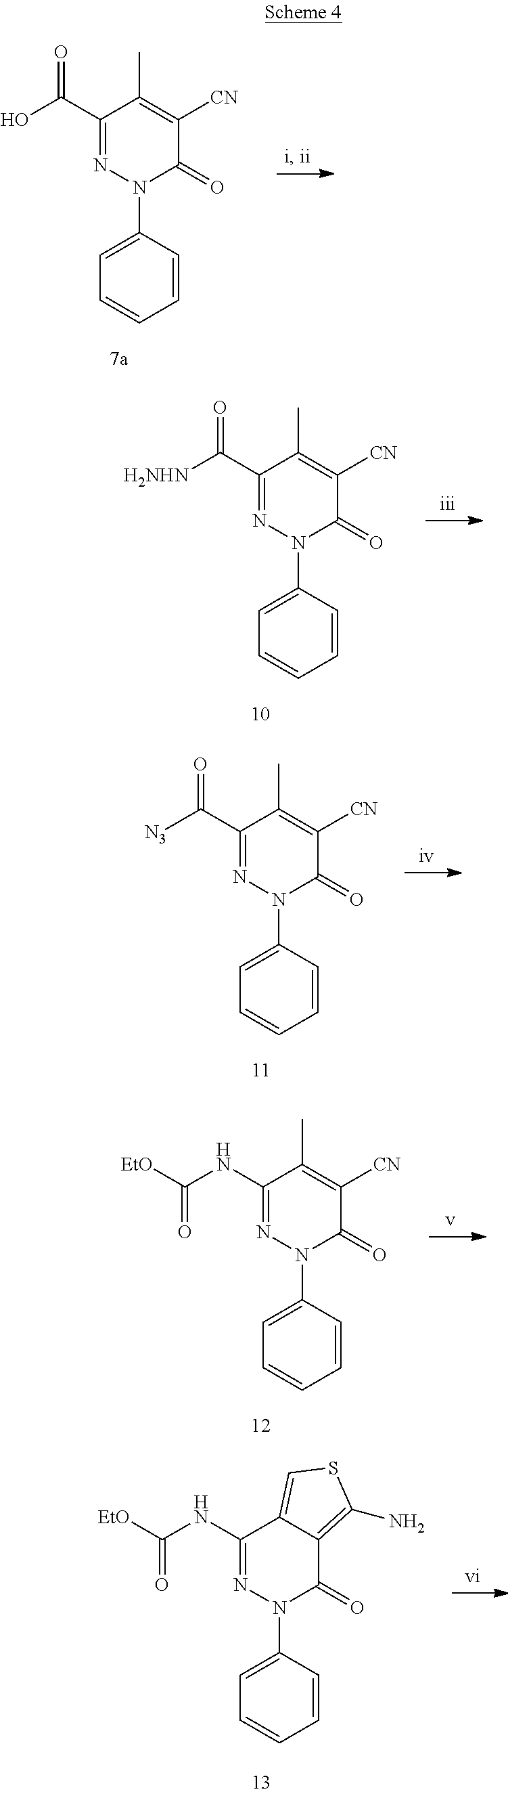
C1=CC(N2C(=O)C([CN])=C(C)C(C(O)=O)=N2)=CC=C1.C1=CC(N2C(=O)C([CN])=C(C)C(C([H2NHN])=O)=N2)=CC=C1.C1=CC(N2C(=O)C([CN])=C(C)C(C([N3])=O)=N2)=CC=C1.C1=CC(N2C(=O)C([CN])=C(C)C(NC([EtO])=O)=N2)=CC=C1.C1=CC(N2C(=O)C3=C(N)SC=C3C(NC([EtO])=O)=N2)=CC=C1
